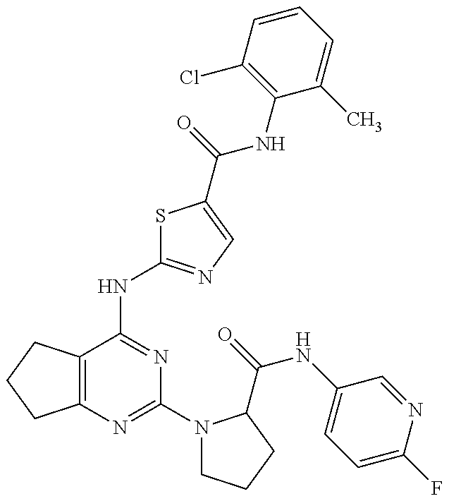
C12=C(CCC1)C(NC1=NC=C(C(NC3=C(Cl)C=CC=C3C)=O)S1)=NC(N1CCCC1C(=O)NC1=CC=C(F)N=C1)=N2
